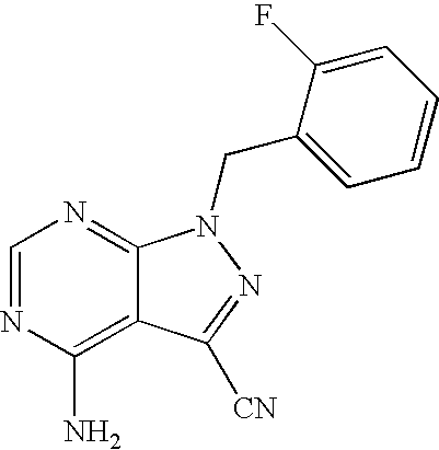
C1(F)=CC=CC=C1CN1C2=NC=NC(N)=C2C([CN])=N1
